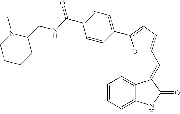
C1=CC=C2C(=C1)C(=CC1=CC=C(C3=CC=C(C(NCC4N(C)CCCC4)=O)C=C3)O1)C(=O)N2
